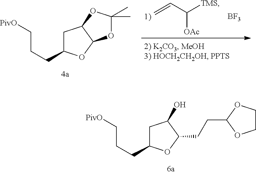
C=CC([OAc])[TMS].[BF3].C1C(CCC[PivO])OC2C1OC(C)(C)O2.C1C(CCC[PivO])OC(CCC2OCCO2)C1O
